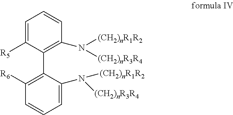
C1=C([R5])C(C2=C([R6])C=CC=C2N([(CH2)nR1R2])[(CH2)nR3R4])=C(N([(CH2)nR1R2])[(CH2)nR3R4])C=C1
